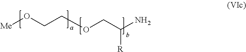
[Me]OCCOCC(N)[R]
